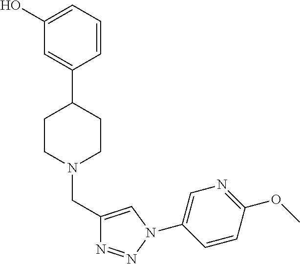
C1(O)=CC=CC(C2CCN(CC3=CN(C4=CN=C(OC)C=C4)N=N3)CC2)=C1
